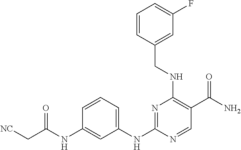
C1(NC2=NC(NCC3=CC(F)=CC=C3)=C(C(N)=O)C=N2)=CC=CC(NC(C[NC])=O)=C1
